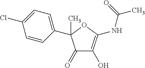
C1(=O)C(O)=C(NC(C)=O)OC1(C1=CC=C(Cl)C=C1)C
